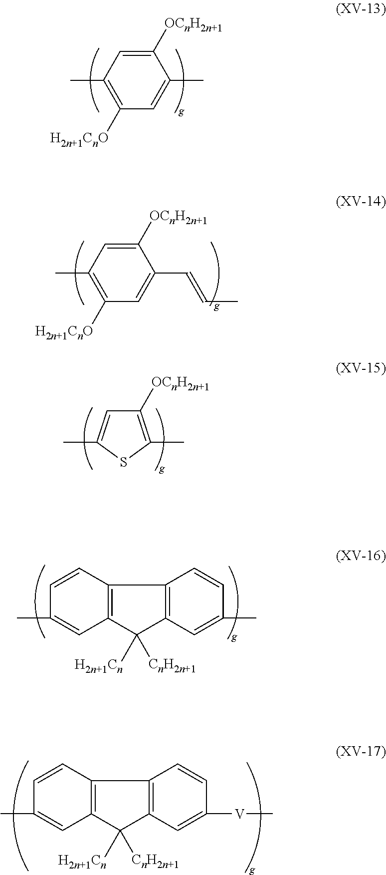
CC1=C([H2n+1CnO])C=C(C)C([OCnH2n+1])=C1.CC1=C([H2n+1CnO])C=C(C=CC)C([OCnH2n+1])=C1.C1([OCnH2n+1])=C(C)SC(C)=C1.C1=CC2=C(C=C1C)C([H2n+1Cn])([CnH2n+1])C1=C2C=CC(C)=C1.C1=CC2=C(C=C1C)C([H2n+1Cn])([CnH2n+1])C1=C2C=CC([V]C)=C1
